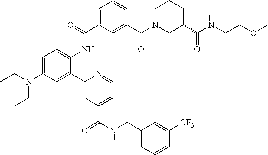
C1=C(N(CC)CC)C=C(C2=CC(C(=O)NCC3=CC=CC([CF3])=C3)=CC=N2)C(NC(C2=CC=CC(C(N3CC(C(NCCOC)=O)CCC3)=O)=C2)=O)=C1
